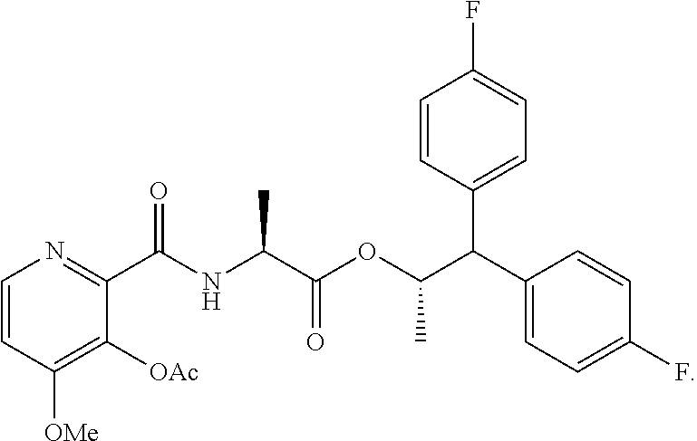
C1=CC(C(C2=CC=C(F)C=C2)C(OC(C(NC(C2=NC=CC([OMe])=C2[OAc])=O)C)=O)C)=CC=C1F
